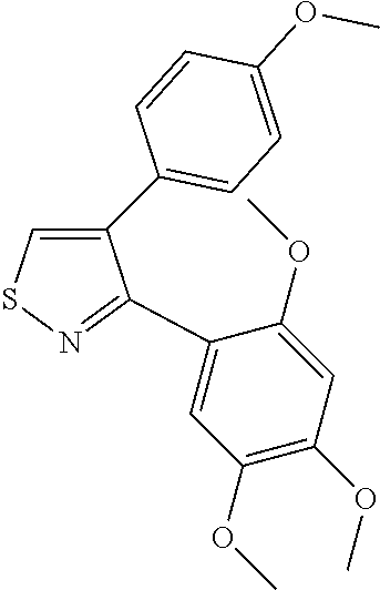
C1(C2=CC=C(OC)C=C2)=CSN=C1C1=CC(OC)=C(OC)C=C1OC
